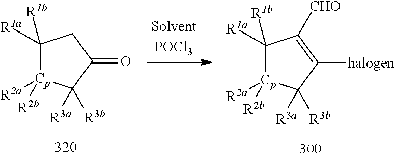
C1([R1a])([R1b])[Cp]([R2a])([R2b])C([R3b])([R3a])C([halogen])=C1[CHO].C1([R1a])([R1b])[Cp]([R2a])([R2b])C([R3b])([R3a])C(=O)C1
